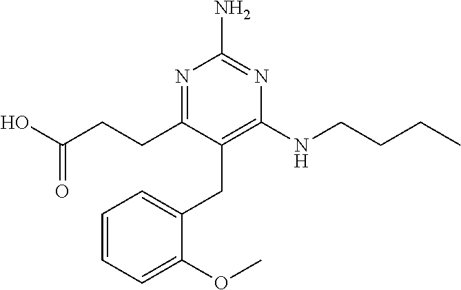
C1=C(CC2=C(NCCCC)N=C(N)N=C2CCC(O)=O)C(OC)=CC=C1
